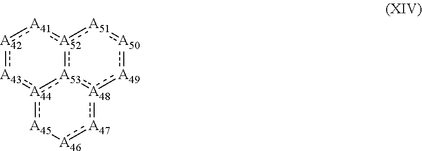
[A44]12:[A45][A46]:[A47]:[A48]3:[A53]:1:[A52](:[A41]:[A42]:[A43]:2):[A51]:[A50]:[A49]:3
